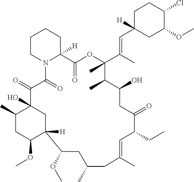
C1CN2C([H])(CC1)C(=O)OC(C(C)=CC1([H])CC(OC)C(Cl)CC1)(C)C(C)C(O)CC(=O)C(CC)C=C(C)CC(C)CC(OC)C1([H])C(OC)CC(C)C(O)(C(=O)C2=O)C1
